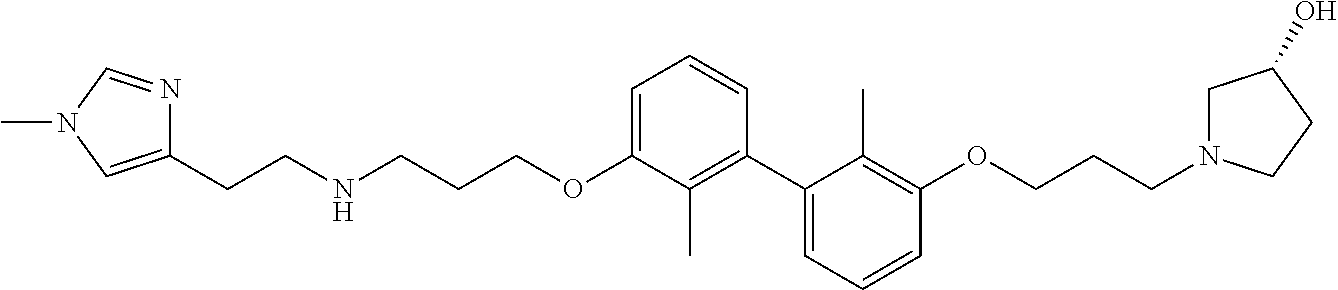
C1=C(OCCCNCCC2=CN(C)C=N2)C(C)=C(C2=CC=CC(OCCCN3CC(O)CC3)=C2C)C=C1
